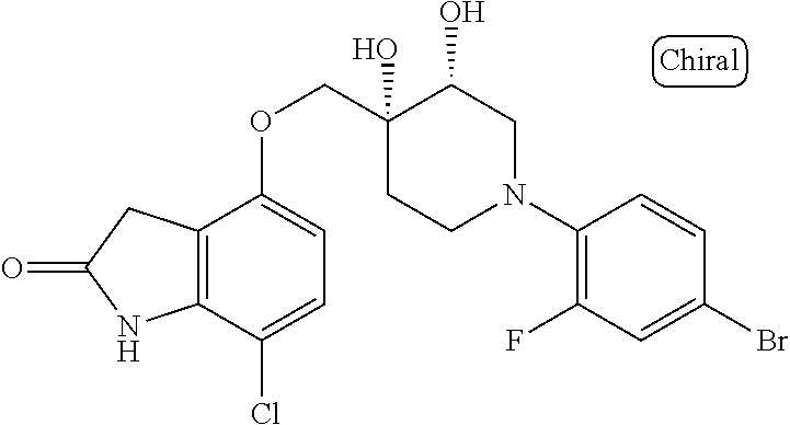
C1(N2CC(O)C(O)(COC3=CC=C(Cl)C4=C3CC(=O)N4)CC2)=C(F)C=C(Br)C=C1
